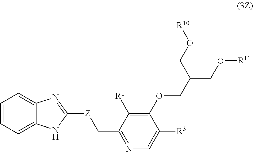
C12=CC=CC=C1N=C([Z]CC1=NC=C([R3])C(OCC(CO[R11])CO[R10])=C1[R1])N2
